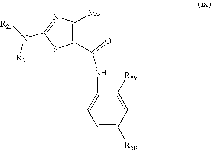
C1(C(NC2=CC=C([R58])C=C2[R59])=O)=C([Me])N=C(N([R2i])[R3i])S1
